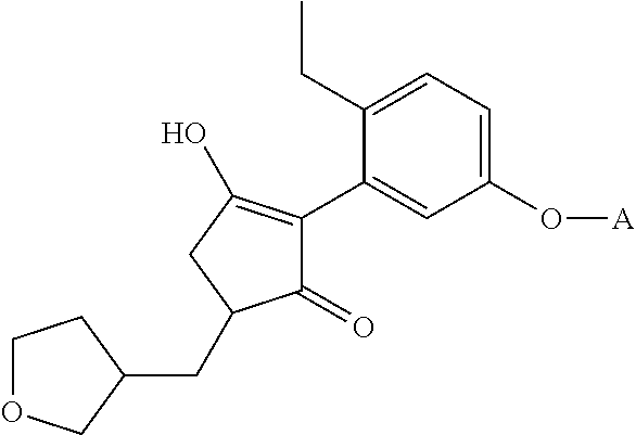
C1(=O)C(C2=CC(O[A])=CC=C2CC)=C(O)CC1CC1CCOC1
